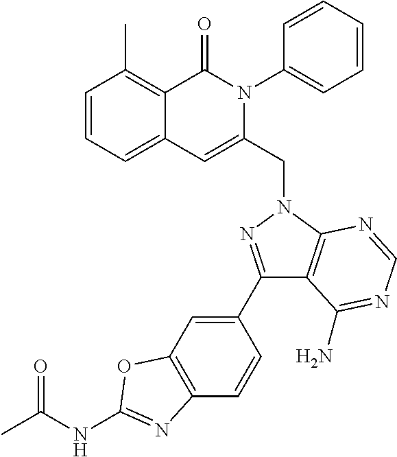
C1=CC=C2C(=C1C)C(=O)N(C1=CC=CC=C1)C(CN1C3=C(C(C4=CC5=C(C=C4)N=C(NC(C)=O)O5)=N1)C(N)=NC=N3)=C2
